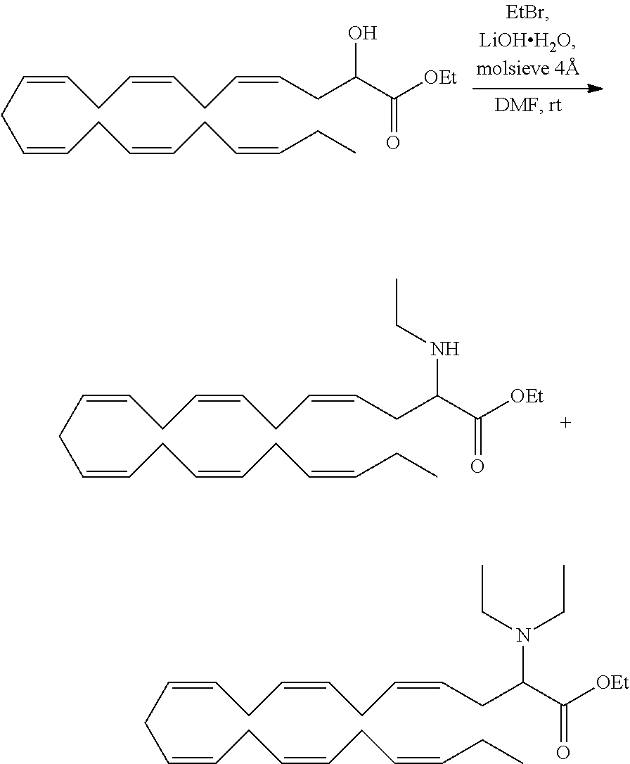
C(C=CCC=CCC=CCC)C=CCC=CCC=CCC(C([OEt])=O)N(CC)CC.C(C=CCC=CCC=CCC)C=CCC=CCC=CCC(C([OEt])=O)O.C(C=CCC=CCC=CCC)C=CCC=CCC=CCC(C([OEt])=O)NCC
